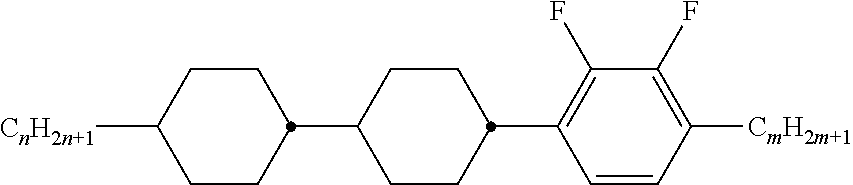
C1=CC([CmH2m+1])=C(F)C(F)=C1C1CCC(C2CCC([CnH2n+1])CC2)CC1
